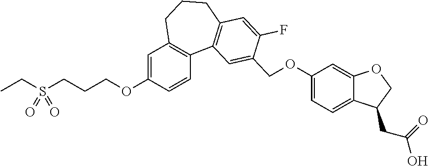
C1=C(OCCCS(CC)(=O)=O)C=CC2=C1CCCC1=C2C=C(COC2=CC=C3C(=C2)OCC3CC(=O)O)C(F)=C1
